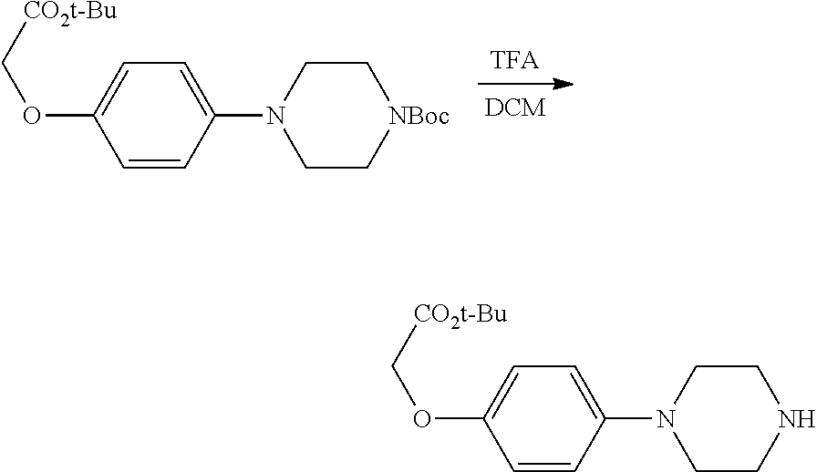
C1=CC(N2CC[NBoc]CC2)=CC=C1OC[CO2t-Bu].C1=CC(N2CCNCC2)=CC=C1OC[CO2t-Bu]
